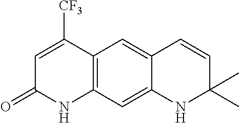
C12=C(C=C3C(=C1)C=CC(C)(C)N3)NC(=O)C=C2[CF3]
